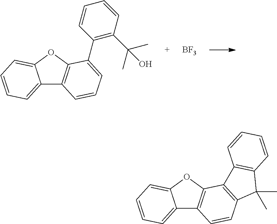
C12=CC=CC=C1OC1=C2C=CC=C1C1=C(C(C)(C)O)C=CC=C1.[BF3].C12=CC=CC=C1OC1=C2C=CC2=C1C1=C(C2(C)C)C=CC=C1
